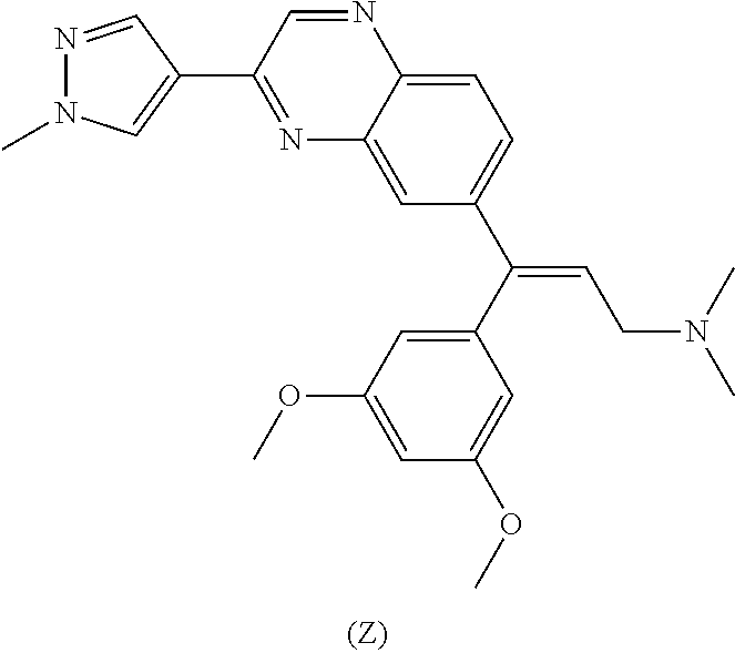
N1=C(C2=CN(C)N=C2)C=NC2=CC=C(C(=CCN(C)C)C3=CC(OC)=CC(OC)=C3)C=C12
